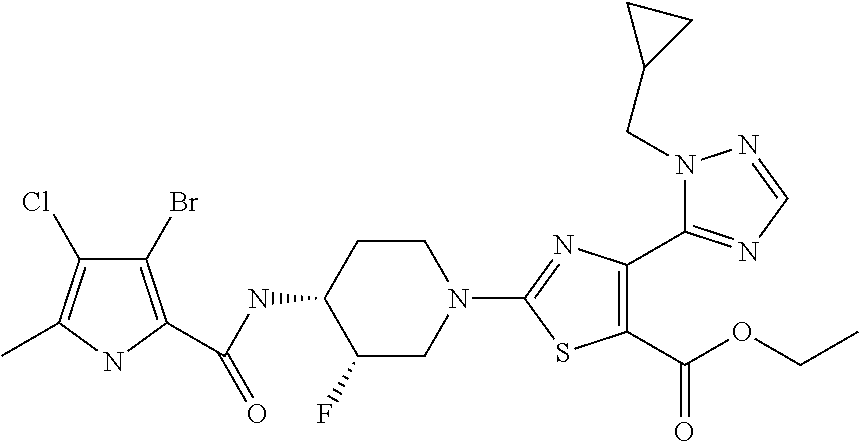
N1(CC2CC2)N=CN=C1C1=C(C(OCC)=O)SC(N2CCC(NC(=O)C3=C(Br)C(Cl)=C(C)N3)C(F)C2)=N1
